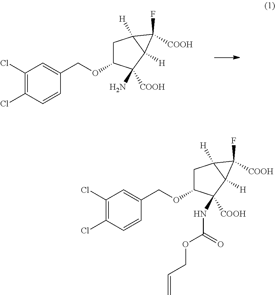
C1C(OCC2=CC(Cl)=C(Cl)C=C2)C(N)([COOH])C2([H])C1([H])C2(F)[COOH].C1C(OCC2=CC(Cl)=C(Cl)C=C2)C(NC(OCC=C)=O)([COOH])C2([H])C1([H])C2(F)[COOH]
